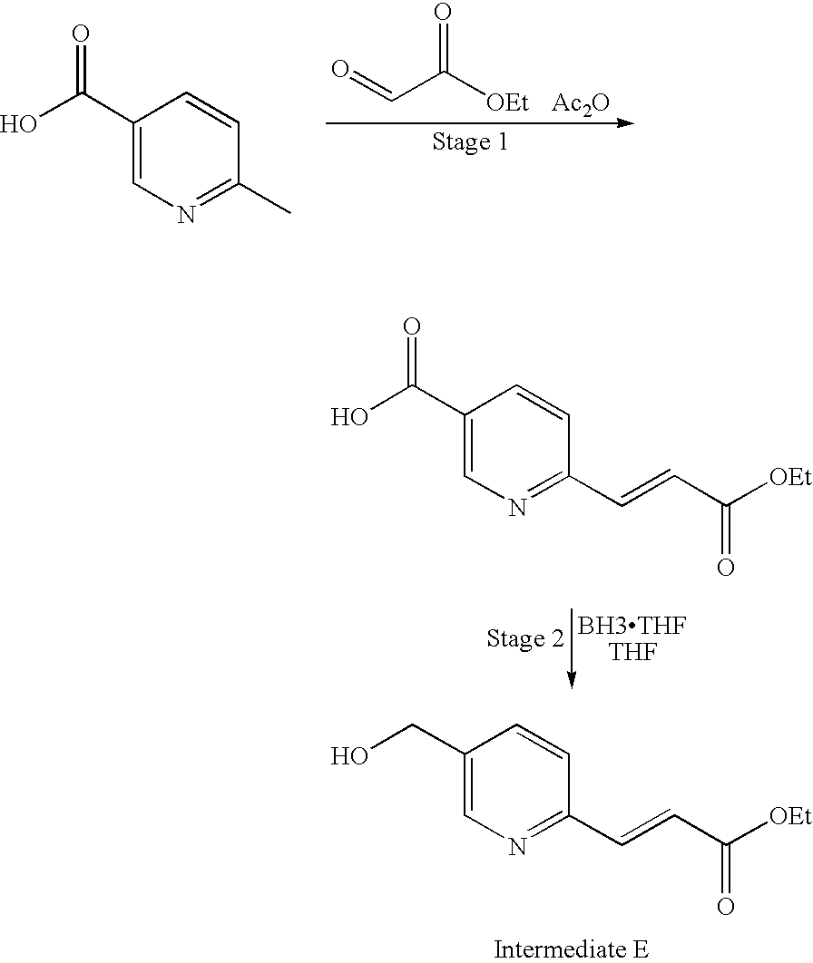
O=CC([OEt])=O.[Ac2O].C1(C(O)=O)=CN=C(C)C=C1.C1(C(O)=O)=CN=C(C=CC([OEt])=O)C=C1.C1(CO)=CN=C(C=CC([OEt])=O)C=C1
